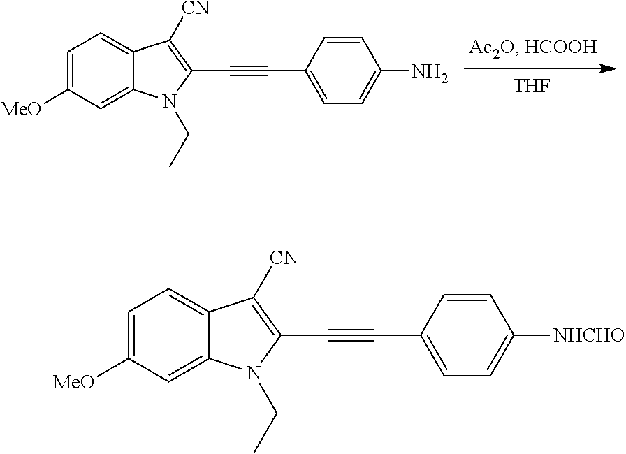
C1=C([MeO])C=C2C(=C1)C([CN])=C(C#CC1=CC=C(N)C=C1)N2CC.[THF].C1=C([MeO])C=C2C(=C1)C([CN])=C(C#CC1=CC=C([NHCHO])C=C1)N2CC
